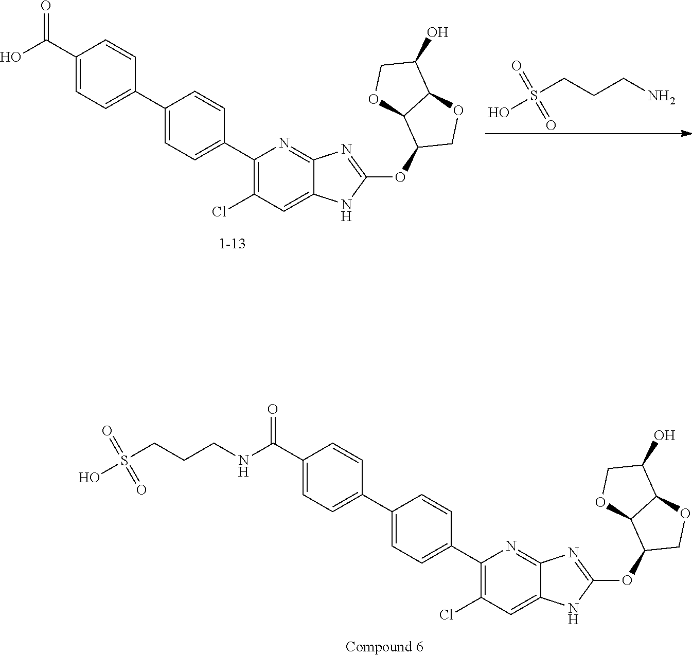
C1(C(O)=O)=CC=C(C2=CC=C(C3=C(Cl)C=C4C(=N3)N=C(OC3COC5C3OCC5O)N4)C=C2)C=C1.S(CCCN)(O)(=O)=O.C1(C(NCCCS(O)(=O)=O)=O)=CC=C(C2=CC=C(C3=C(Cl)C=C4C(=N3)N=C(OC3COC5C3OCC5O)N4)C=C2)C=C1
